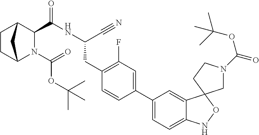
C1CC2N(C(OC(C)(C)C)=O)C(C(NC(C#N)CC3=C(F)C=C(C4=CC=C5C(=C4)C4(ON5)CN(C(OC(C)(C)C)=O)CC4)C=C3)=O)C1C2
